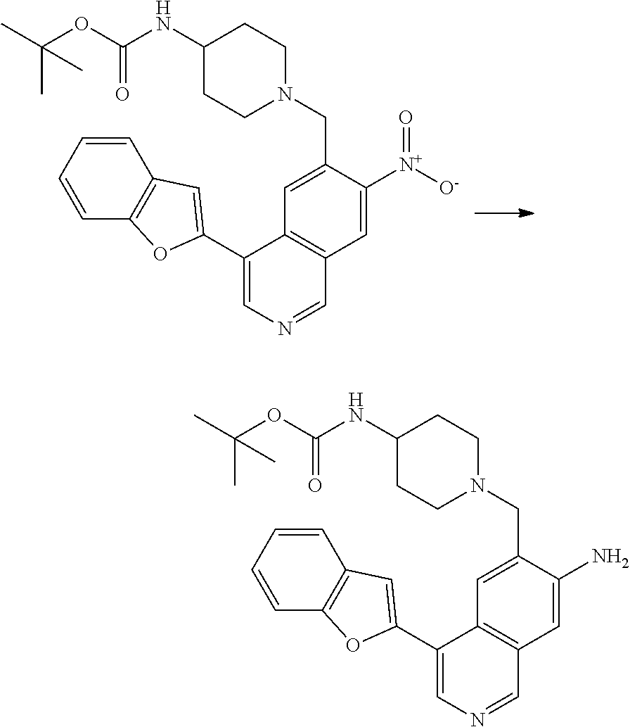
C1=C([N+](=O)[O-])C(CN2CCC(NC(OC(C)(C)C)=O)CC2)=CC2=C1C=NC=C2C1=CC2=C(C=CC=C2)O1.C1=C(N)C(CN2CCC(NC(OC(C)(C)C)=O)CC2)=CC2=C1C=NC=C2C1=CC2=C(C=CC=C2)O1
